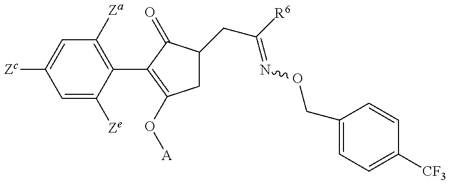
C1=C([Ze])C(C2=C(O[A])CC(CC(=NOCC3=CC=C([CF3])C=C3)[R6])C2=O)=C([Za])C=C1[Zc]
